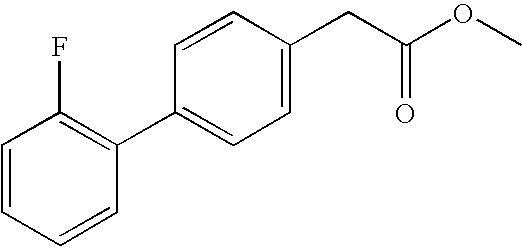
C1=CC=CC(C2=CC=C(CC(OC)=O)C=C2)=C1F
